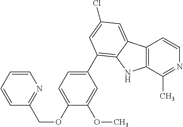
C12=C(C(C)=NC=C1)NC1=C(C3=CC=C(OCC4=NC=CC=C4)C(OC)=C3)C=C(Cl)C=C21
